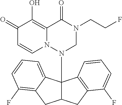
C1(=O)C=CN2C(=C1O)C(=O)N(CCF)CN2C12C(CC3=C1C=CC=C3F)CC1=C(F)C=CC=C21
